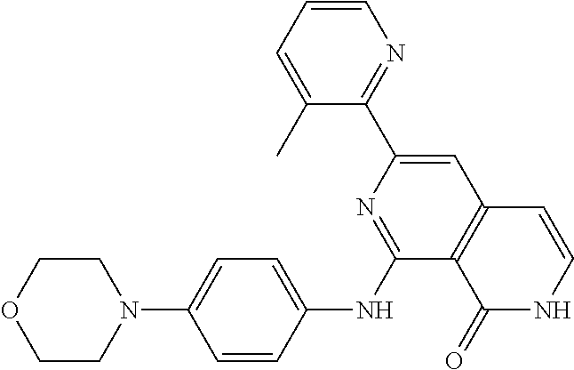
C1COCCN1C1=CC=C(NC2=NC(C3=NC=CC=C3C)=CC3=C2C(=O)NC=C3)C=C1
